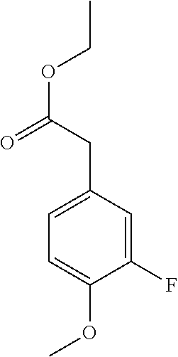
C1(CC(OCC)=O)=CC=C(OC)C(F)=C1
